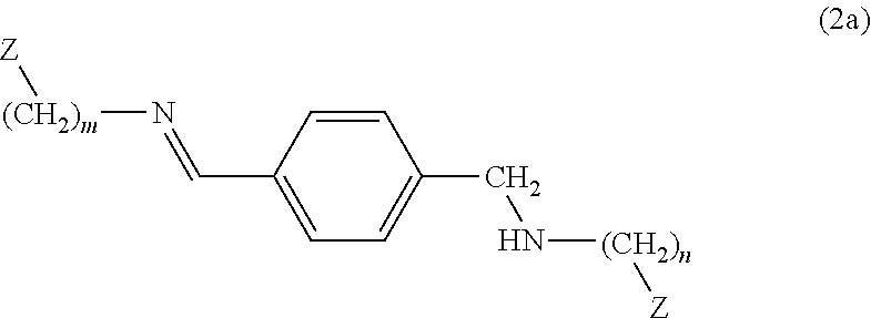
C1=CC(C=N[(CH2)m][Z])=CC=C1CN[(CH2)n][Z]
